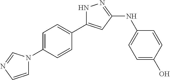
C1=C(N2C=CN=C2)C=CC(C2=CC(NC3=CC=C(O)C=C3)=NN2)=C1
